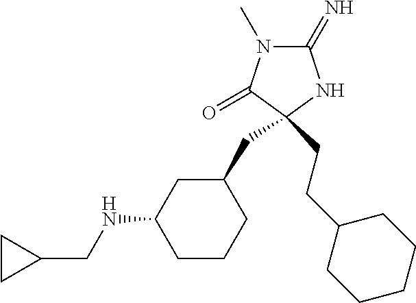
C1(=N)N(C)C(=O)C(CCC2CCCCC2)(CC2CC(NCC3CC3)CCC2)N1
